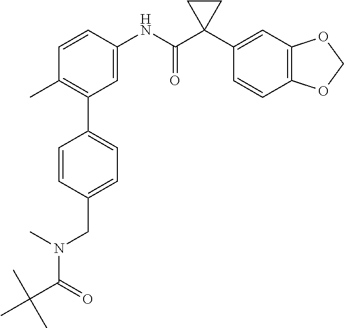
C1=C(NC(C2(C3=CC4=C(C=C3)OCO4)CC2)=O)C=CC(C)=C1C1=CC=C(CN(C)C(C(C)(C)C)=O)C=C1
